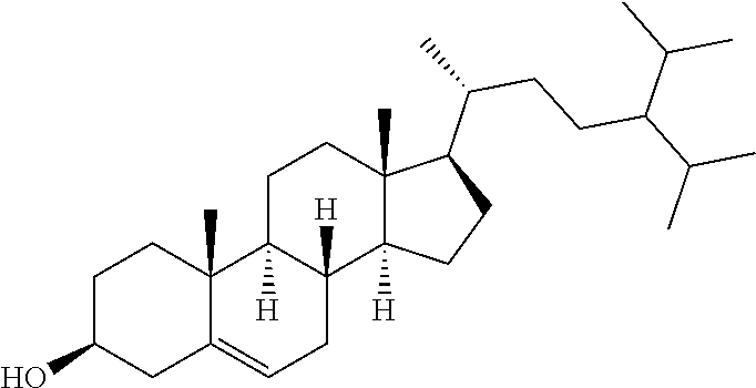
C1C2=CCC3([H])C([H])(C2(C)CCC1O)CCC1(C)C(C(CCC(C(C)C)C(C)C)C)CCC13[H]
